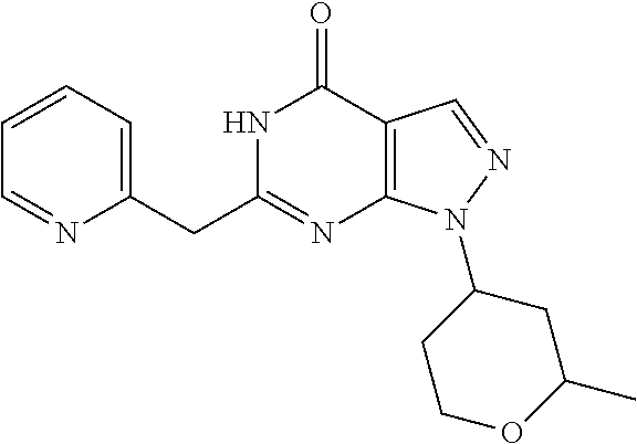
N1C(CC2=CC=CC=N2)=NC2=C(C1=O)C=NN2C1CCOC(C)C1
